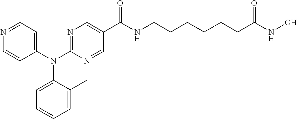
C1(N(C2=CC=NC=C2)C2=CC=CC=C2C)=NC=C(C(=O)NCCCCCCC(NO)=O)C=N1
